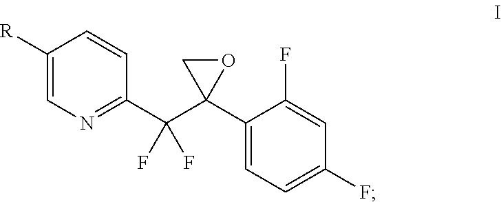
C1=C([R])C=CC(C(C2(C3=CC=C(F)C=C3F)CO2)(F)F)=N1
